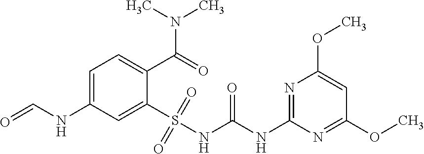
O=CNC1=CC=C(C(=O)N(C)C)C(S(NC(NC2=NC(OC)=CC(OC)=N2)=O)(=O)=O)=C1
